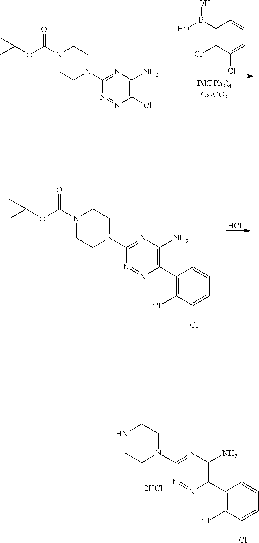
C1N(C2=NC(N)=C(C3=C(Cl)C(Cl)=CC=C3)N=N2)CCNC1.C1(B(O)O)=C(Cl)C(Cl)=CC=C1.C1N(C2=NC(N)=C(Cl)N=N2)CCN(C(OC(C)(C)C)=O)C1.Cl.C1N(C2=NC(N)=C(C3=C(Cl)C(Cl)=CC=C3)N=N2)CCN(C(OC(C)(C)C)=O)C1
